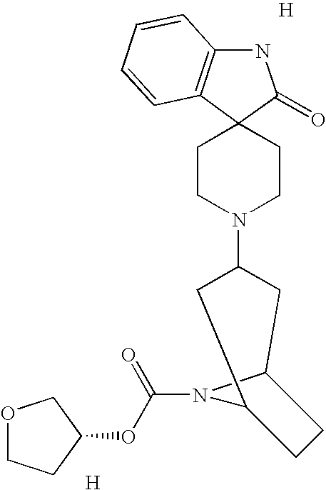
N1C2=C(C3(C1=O)CCN(C1CC4N(C(OC5COCC5)=O)C(C1)CC4)CC3)C=CC=C2.[H].[H]
